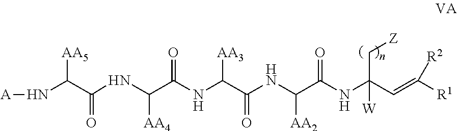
N(C(C(NC(C(NC(C(NC(C=C([R1])[R2])(C[Z])[W])=O)[AA2])=O)[AA3])=O)[AA4])C(C(N[A])[AA5])=O
